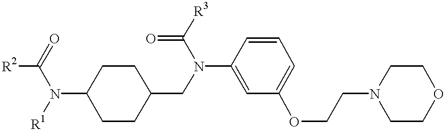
C1COCCN1CCOC1=CC=CC(N(CC2CCC(N([R1])C(=O)[R2])CC2)C([R3])=O)=C1
